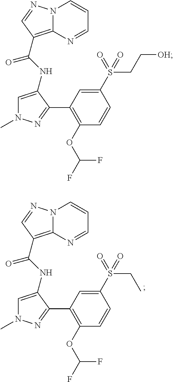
N12C(=C(C(NC3=CN(C)N=C3C3=C(OC(F)F)C=CC(S(=O)(CC)=O)=C3)=O)C=N1)N=CC=C2.N12C(=C(C(NC3=CN(C)N=C3C3=C(OC(F)F)C=CC(S(=O)(CC[OH])=O)=C3)=O)C=N1)N=CC=C2
